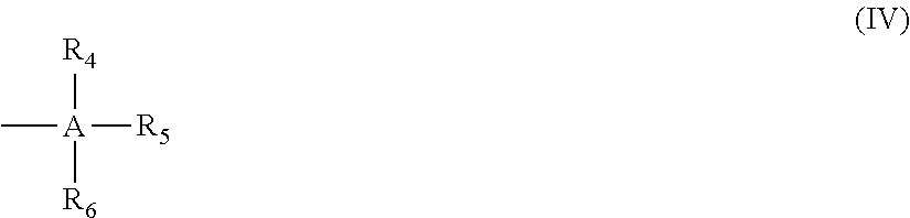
C[A]([R5])([R4])[R6]
